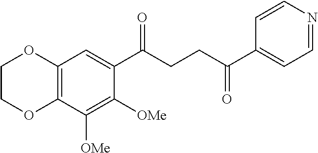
C12=C(C([OMe])=C([OMe])C(C(CCC(C3=CC=NC=C3)=O)=O)=C1)OCCO2
